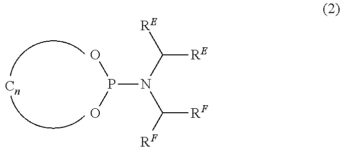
N(C([RE])[RE])(C([RF])[RF])P(O)O
